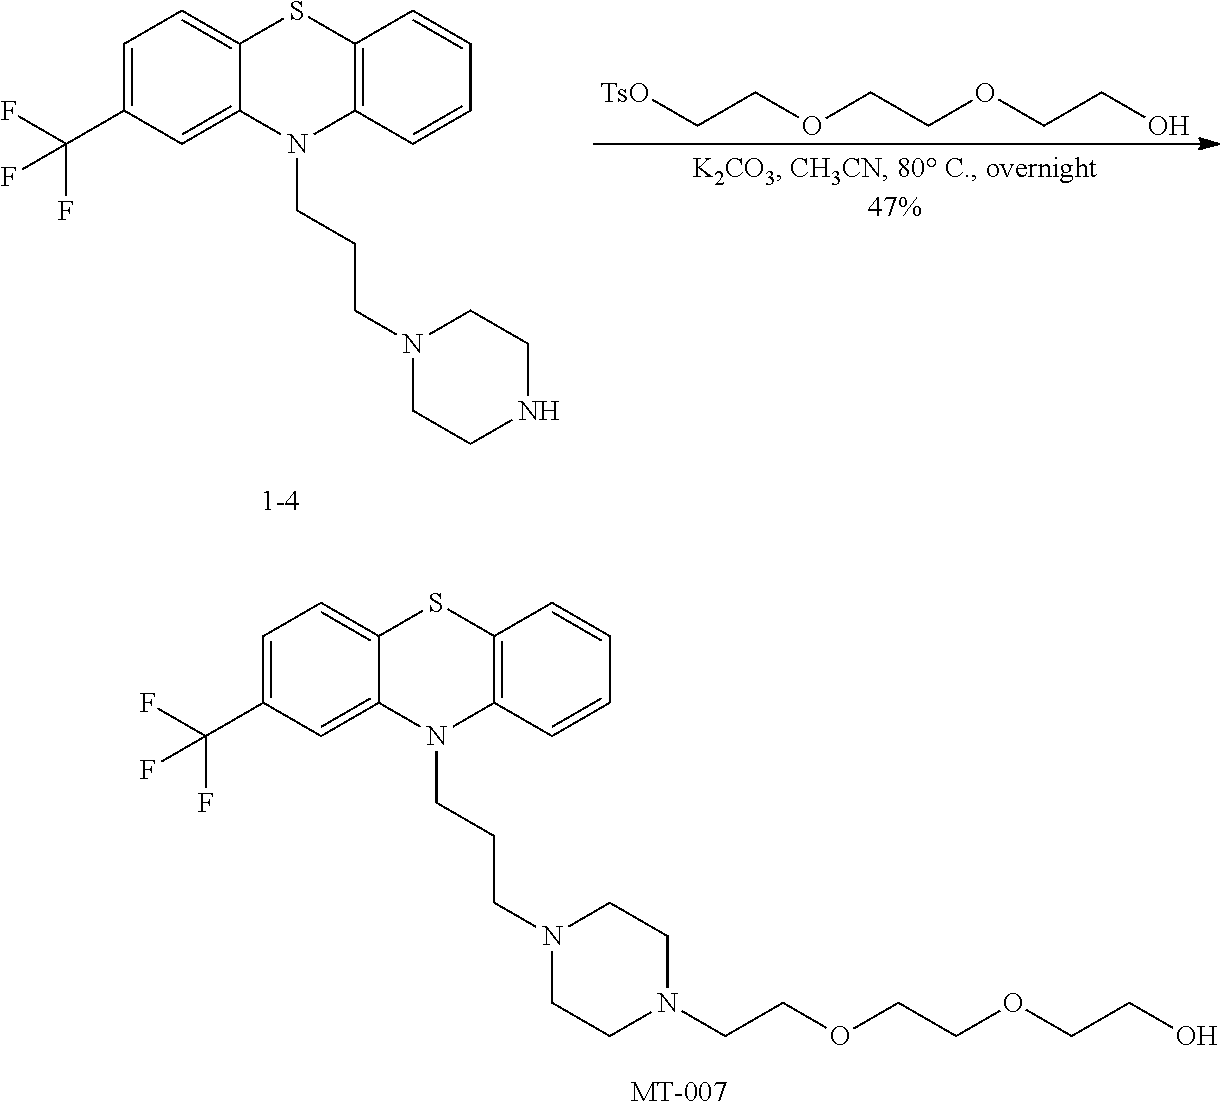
C1=C(C(F)(F)F)C=C2C(=C1)SC1=C(N2CCCN2CCN(CCOCCOCCO)CC2)C=CC=C1.C1=C(C(F)(F)F)C=C2C(=C1)SC1=C(N2CCCN2CCNCC2)C=CC=C1.[TsO]CCOCCOCCO
